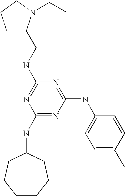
C1(NC2CCCCCC2)=NC(NC2=CC=C(C)C=C2)=NC(NCC2CCCN2CC)=N1
